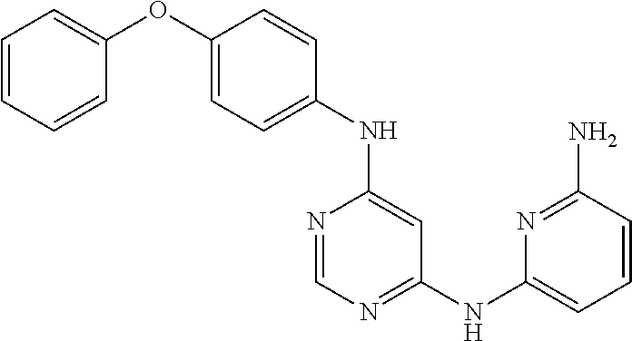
C1(OC2=CC=CC=C2)=CC=C(NC2=CC(NC3=CC=CC(N)=N3)=NC=N2)C=C1
